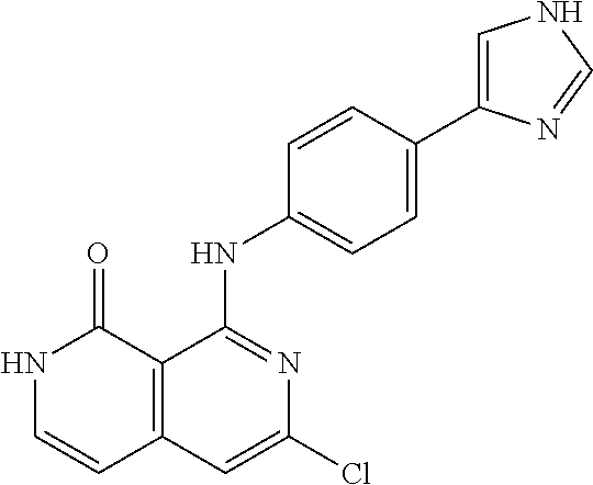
C1=CC(NC2=NC(Cl)=CC3=C2C(=O)NC=C3)=CC=C1C1=CNC=N1
